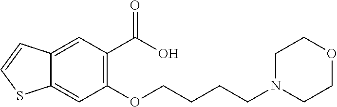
C12=CC(C(O)=O)=C(OCCCCN3CCOCC3)C=C1SC=C2
